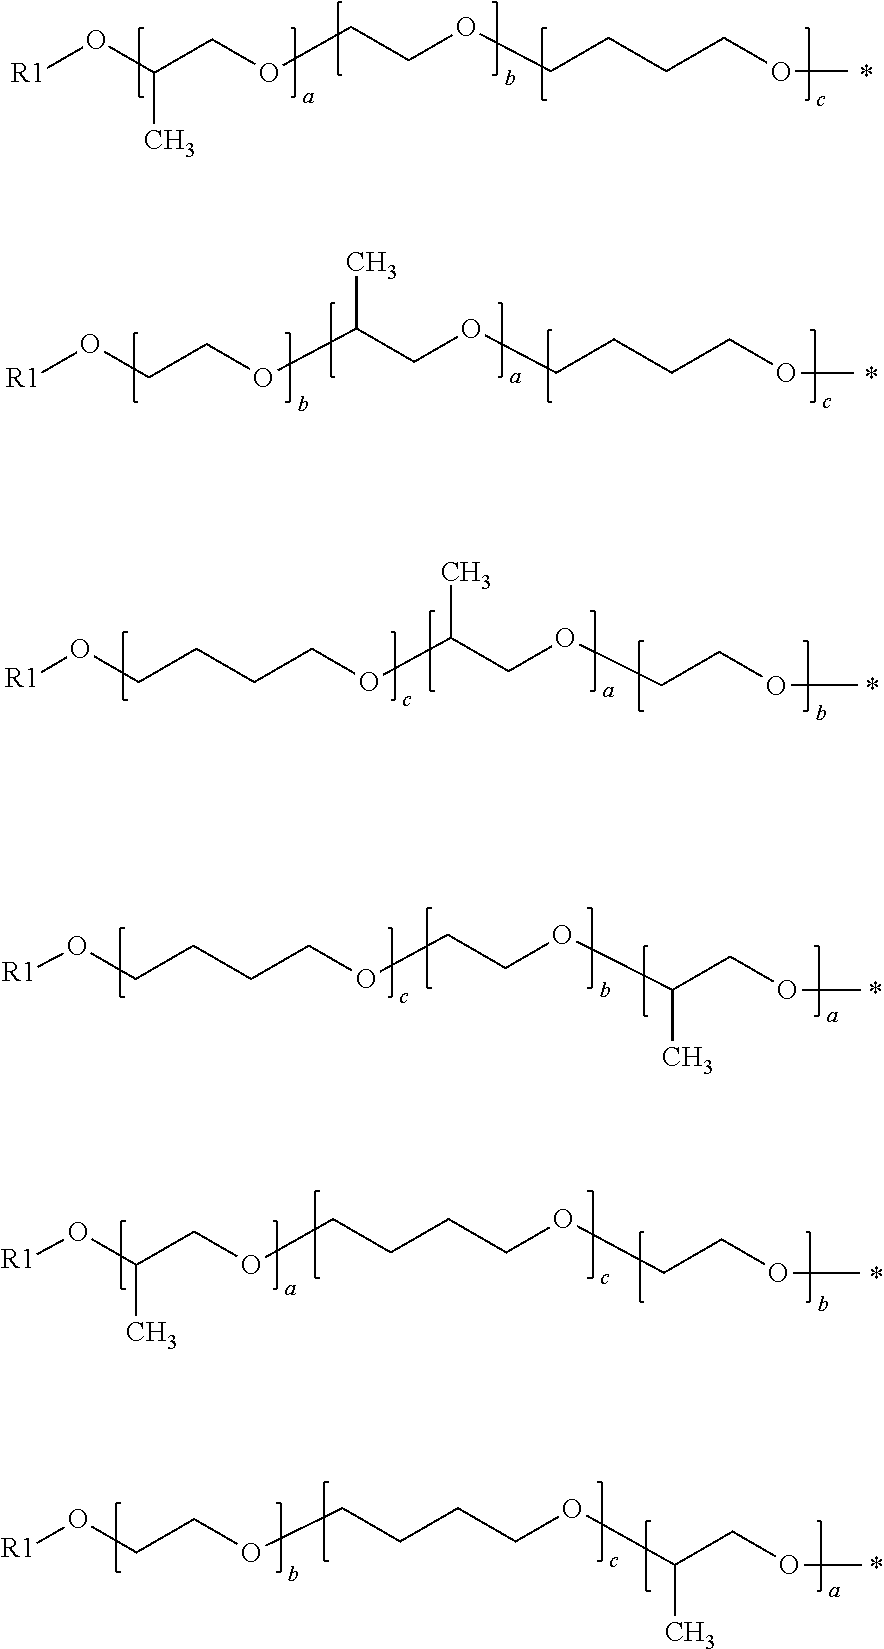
[R1]OC(COCCOCCCCOC)C.[R1]OCCOC(COCCCCOC)C.[R1]OCCCCOC(COCCOC)C.[R1]OCCCCOCCOC(COC)C.[R1]OC(COCCCCOCCOC)C.[R1]OCCOCCCCOC(COC)C
